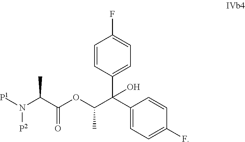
C1=CC(C(C2=CC=C(F)C=C2)(C(OC(C(N([P1])[P2])C)=O)C)O)=CC=C1F
